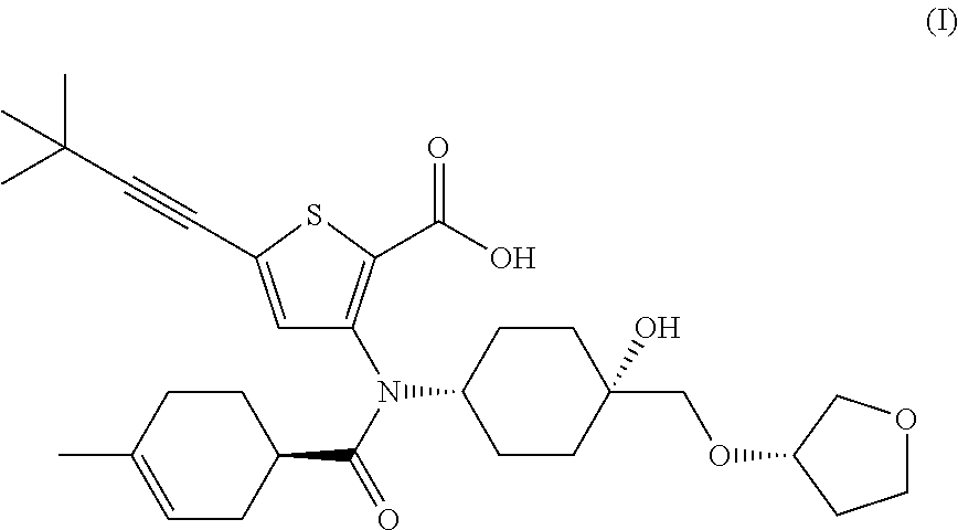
C1=C(C)CCC(C(N(C2CCC(COC3CCOC3)(O)CC2)C2=C(C(=O)O)SC(C#CC(C)(C)C)=C2)=O)C1
